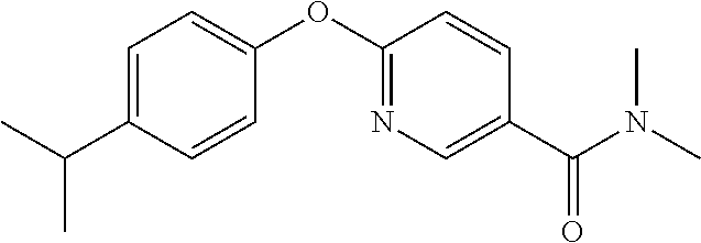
C1=C(C(C)C)C=CC(OC2=NC=C(C(N(C)C)=O)C=C2)=C1
